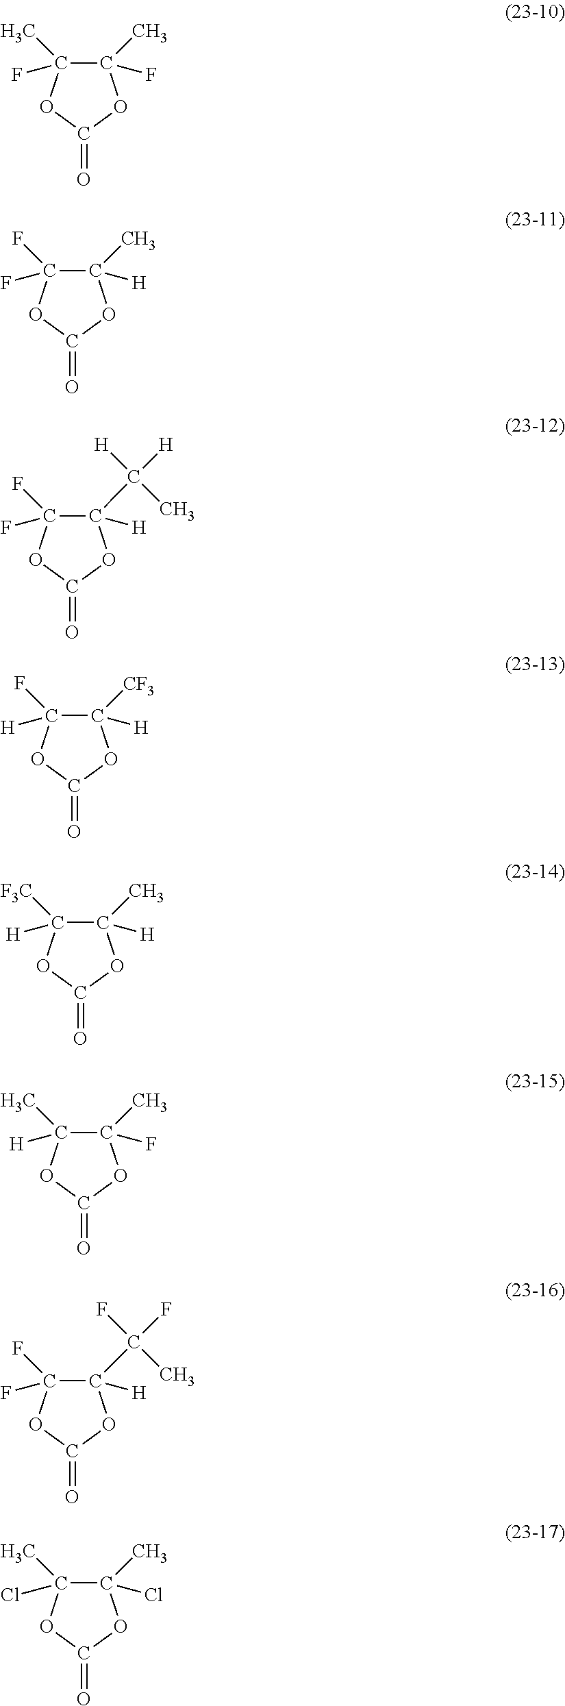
C1(F)(C)C(F)(C)OC(=O)O1.C1([H])(C)C(F)(F)OC(=O)O1.C1([H])(C([H])([H])C)C(F)(F)OC(=O)O1.C1([H])([CF3])C([H])(F)OC(=O)O1.C1([H])(C)C([H])([F3C])OC(=O)O1.C1(F)(C)C([H])(C)OC(=O)O1.C1([H])(C(F)(F)C)C(F)(F)OC(=O)O1.C1(Cl)(C)C(Cl)(C)OC(=O)O1
